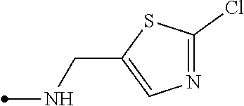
C1(Cl)=NC=C(CNC)S1
